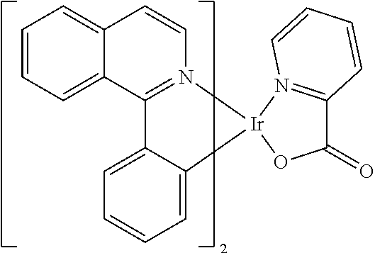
C12=N(C=CC3=CC=CC=C13)[Ir]1(C3=CC=CC=C23)OC(=O)C2=N1C=CC=C2
